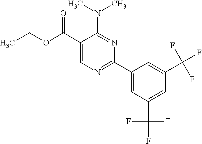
N(C1=NC(C2=CC(C(F)(F)F)=CC(C(F)(F)F)=C2)=NC=C1C(OCC)=O)(C)C
